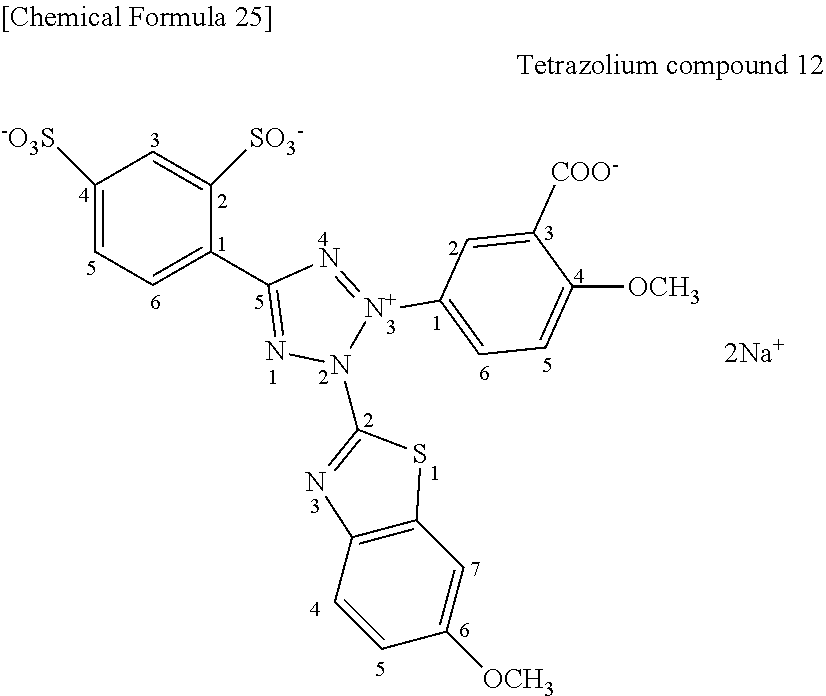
C1=C([SO3-])C(C2=NN(C3=NC4=C(S3)C=C([OCH3])C=C4)[N+](C3=CC=C([OCH3])C([COO-])=C3)=N2)=CC=C1[-O3S].[2Na+]
